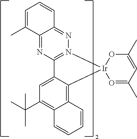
C12=NC3=N(N=C1C=CC=C2C)[Ir]1(C2=C4C(=C(C(C)(C)C)C=C32)C=CC=C4)O=C(C)C=C(C)O1
